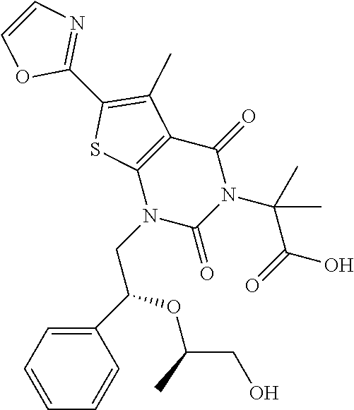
C12=C(N(CC(C3=CC=CC=C3)OC(CO)C)C(=O)N(C(C(=O)O)(C)C)C1=O)SC(C1=NC=CO1)=C2C
